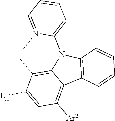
C12=C(C)C([LA])=CC([Ar2])=C1C1=C(N2C2=CC=CC=N2C)C=CC=C1
